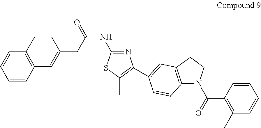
C1=CC2=C(C=C1)C=CC(CC(NC1=NC(C3=CC4=C(N(C(=O)C5=C(C)C=CC=C5)CC4)C=C3)=C(C)S1)=O)=C2
